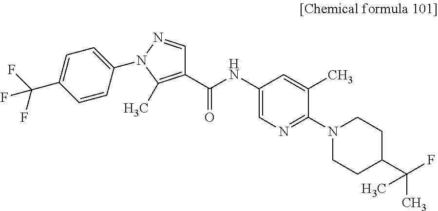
C1(C(F)(F)F)=CC=C(N2N=CC(C(NC3=CN=C(N4CCC(C(C)(F)C)CC4)C(C)=C3)=O)=C2C)C=C1
